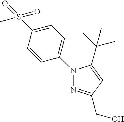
C1=C(N2N=C(CO)C=C2C(C)(C)C)C=CC(S(C)(=O)=O)=C1
